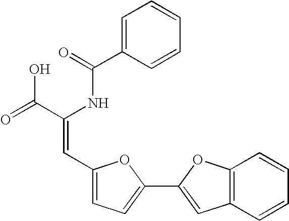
C1=C(C(=O)NC(C(=O)O)=CC2=CC=C(C3=CC4=C(O3)C=CC=C4)O2)C=CC=C1
